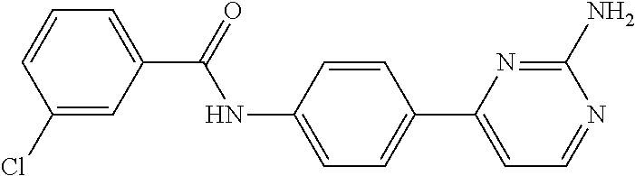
C1(Cl)=CC(C(=O)NC2=CC=C(C3=CC=NC(N)=N3)C=C2)=CC=C1
